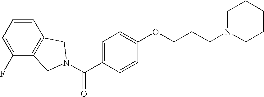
C(C1=CC=C(OCCCN2CCCCC2)C=C1)(=O)N1CC2=C(C=CC=C2F)C1
